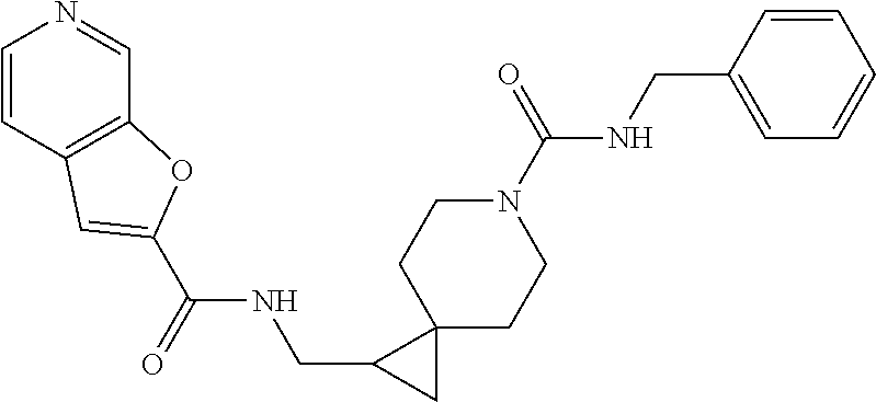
N1(C(NCC2=CC=CC=C2)=O)CCC2(CC1)C(CNC(C1=CC3=C(C=NC=C3)O1)=O)C2
